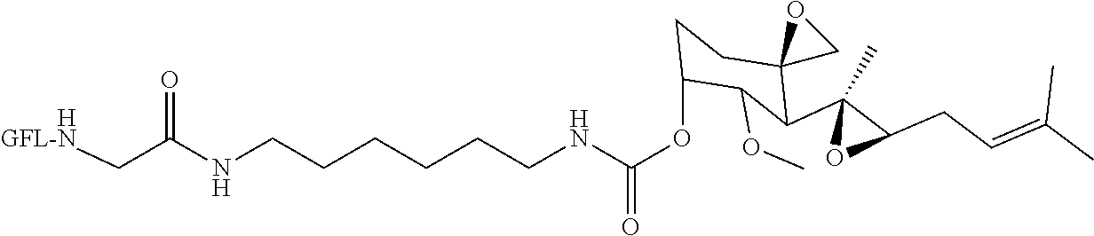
N(CCCCCCNC(OC1CCC2(C(C3(C)OC3CC=C(C)C)C1OC)CO2)=O)C(=O)C[HGFL-N]
